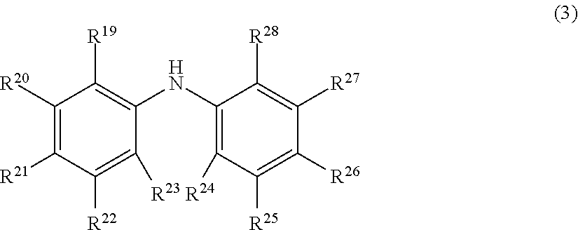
C1([R20])=C([R21])C([R22])=C([R23])C(NC2=C([R24])C([R25])=C([R26])C([R27])=C2[R28])=C1[R19]
